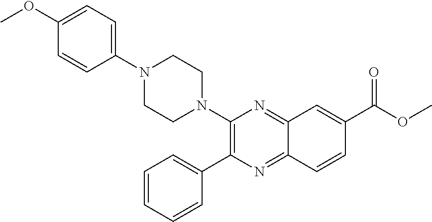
C1(N2CCN(C3=CC=C(OC)C=C3)CC2)=C(C2=CC=CC=C2)N=C2C(=N1)C=C(C(OC)=O)C=C2
